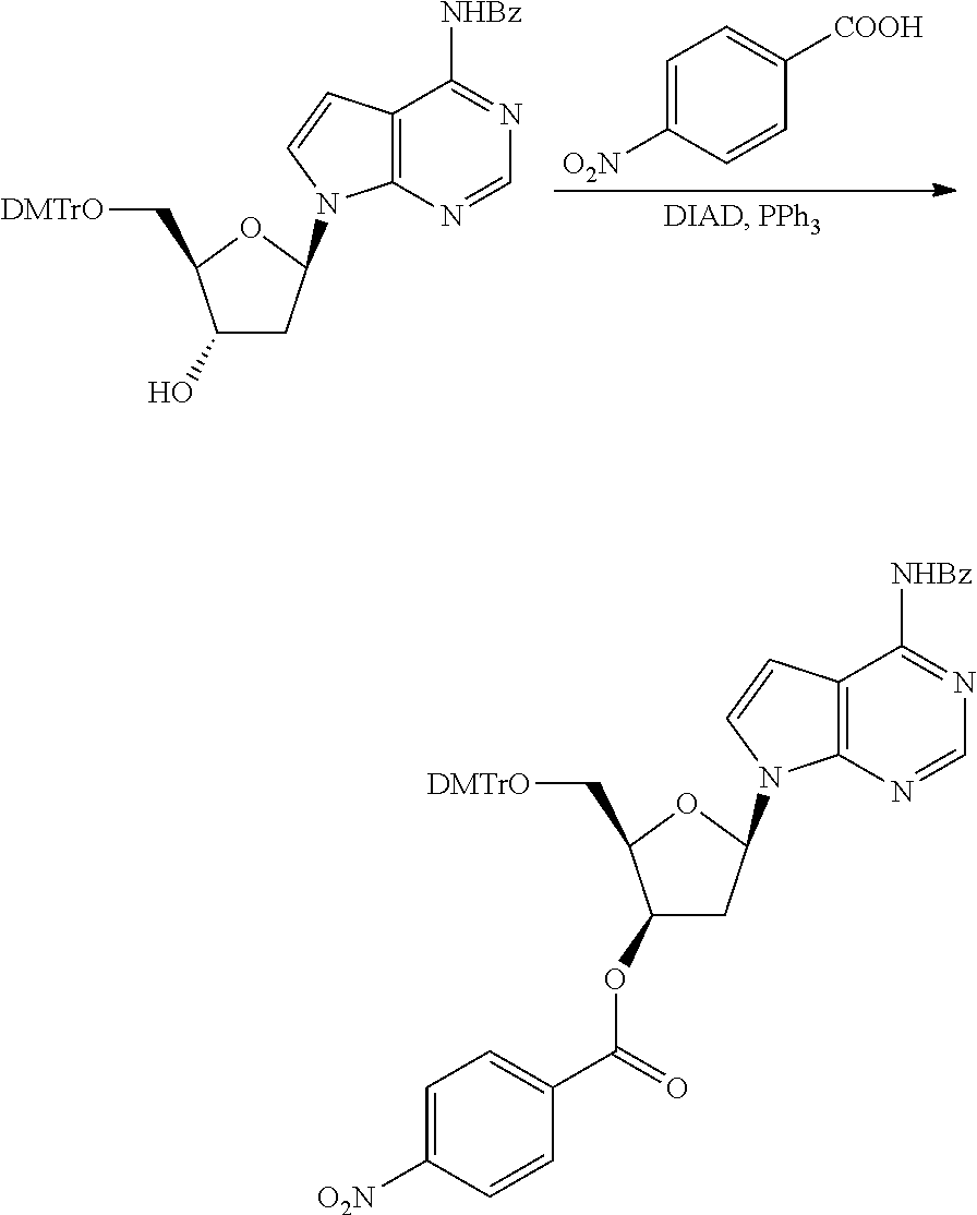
C1=C([O2N])C=CC([COOH])=C1.C12=C(N=CN=C1[NHBz])N(C1CC(O)C(C[DMTrO])O1)C=C2.C12=C(N=CN=C1[NHBz])N(C1CC(OC(C3=CC=C([O2N])C=C3)=O)C(C[DMTrO])O1)C=C2
